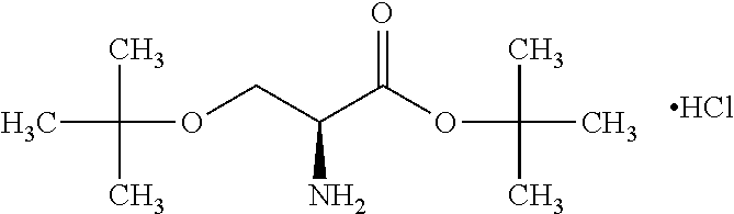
CC(C)(C)OCC(C(OC(C)(C)C)=O)N.Cl
